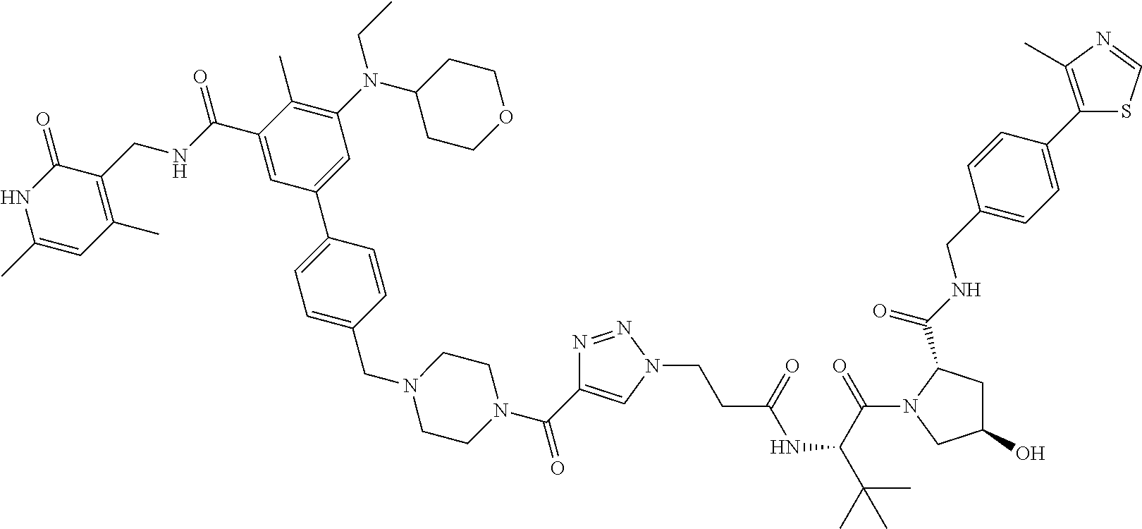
C1=C(CN2CCN(C(=O)C3=CN(CCC(NC(C(C)(C)C)C(=O)N4CC(O)CC4C(NCC4=CC=C(C5=C(C)N=CS5)C=C4)=O)=O)N=N3)CC2)C=CC(C2=CC(N(C3CCOCC3)CC)=C(C)C(C(NCC3=C(C)C=C(C)NC3=O)=O)=C2)=C1
